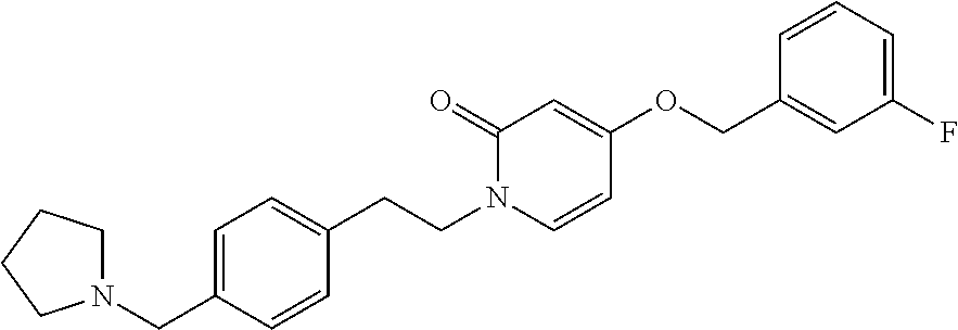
C1N(CC2=CC=C(CCN3C(=O)C=C(OCC4=CC(F)=CC=C4)C=C3)C=C2)CCC1
